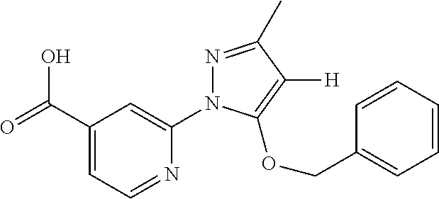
OC(C1=CC=NC(N2N=C(C)C([H])=C2OCC2=CC=CC=C2)=C1)=O
